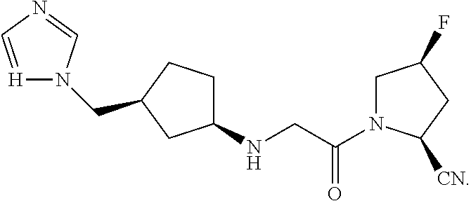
C1(NCC(N2CC(F)CC2[CN])=O)CCC(CN2[H]=CN=C2)C1
